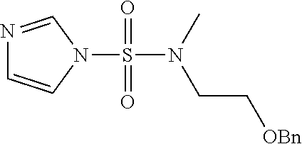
N1=CN(S(=O)(=O)N(CC[OBn])C)C=C1
